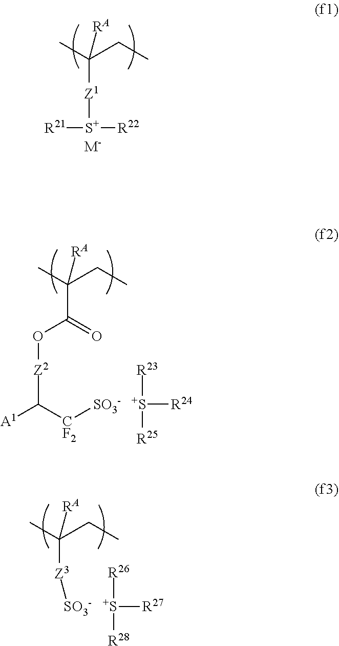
[Z1]([S+]([R22])[R21])C(C)(CC)[RA].[M-].[S+]([R24])([R23])[R25].C(O[Z2]C([CF2][SO3-])[A1])(=O)C(C)(CC)[RA].[Z3]([SO3-])C(C)(CC)[RA].[S+]([R26])([R27])[R28]
